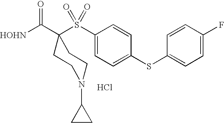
[HOHN]C(C1(S(C2=CC=C(SC3=CC=C(F)C=C3)C=C2)(=O)=O)CCN(C2CC2)CC1)=O.Cl
